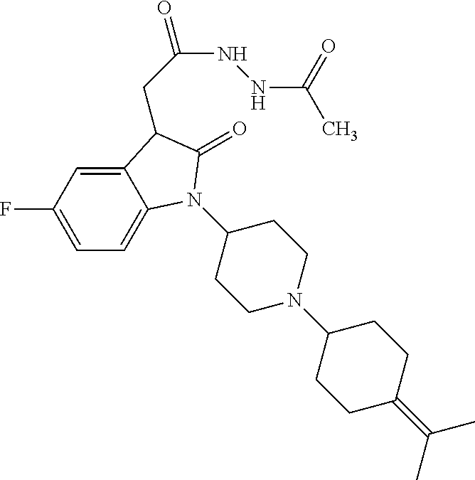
C1(N2C3=CC=C(F)C=C3C(CC(NNC(=O)C)=O)C2=O)CCN(C2CCC(=C(C)C)CC2)CC1
